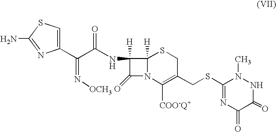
C12([H])N(C([COO-Q+])=C(CSC3=NC(=O)C(=O)NN3C)CS1)C(=O)C2(NC(C(=N[OCH3])C1=CSC(N)=N1)=O)[H]
